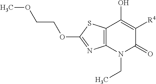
C12=C(N(CC)C(=O)C([R4])=C1O)N=C(OCCOC)S2
